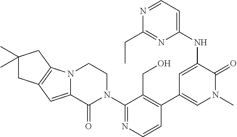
C1=CN=C(N2CCN3C(=CC4=C3CC(C)(C)C4)C2=O)C(CO)=C1C1=CN(C)C(=O)C(NC2=CC=NC(CC)=N2)=C1
